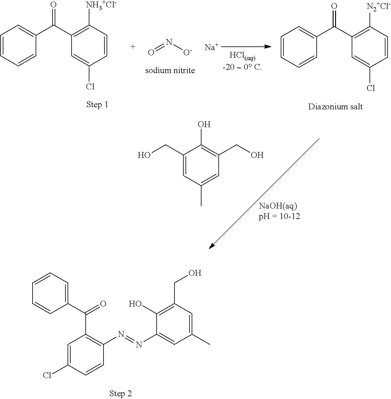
C1=CC=CC(C(C2=C([NH3+Cl-])C=CC(Cl)=C2)=O)=C1.O=N[O-].[Na].C1=CC=CC(C(C2=C([N2+Cl-])C=CC(Cl)=C2)=O)=C1.C1(CO)=CC(C)=CC(CO)=C1O.C1(C(=O)C2=C(N=NC3=CC(C)=CC(CO)=C3O)C=CC(Cl)=C2)=CC=CC=C1
